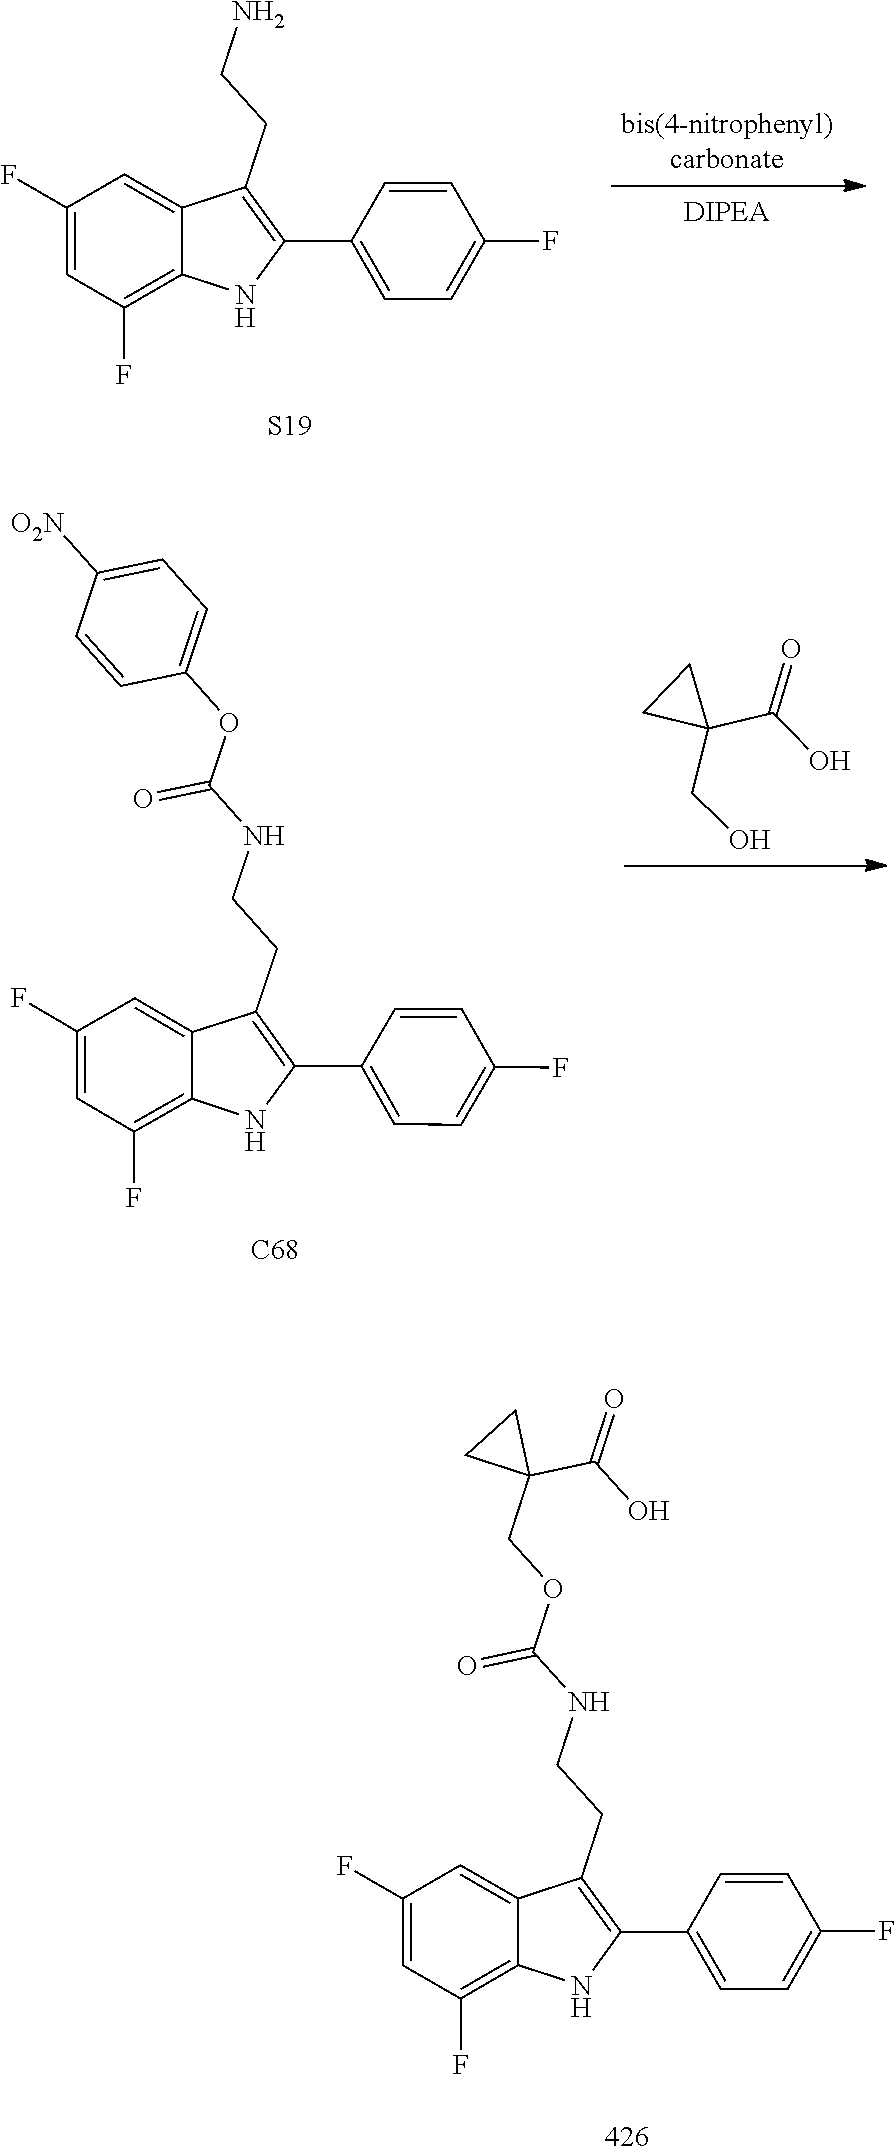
C1(C2=C(CCN)C3=CC(F)=CC(F)=C3N2)=CC=C(F)C=C1.[S19].C1([O2N])=CC=C(OC(=O)NCCC2=C(C3=CC=C(F)C=C3)NC3=C(F)C=C(F)C=C23)C=C1.C1C(CO)(C(=O)O)C1.[C68].C1(COC(NCCC2=C(C3=CC=C(F)C=C3)NC3=C(F)C=C(F)C=C23)=O)(C(=O)O)CC1
